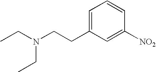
C1=C(CCN(CC)CC)C=C([NO2])C=C1
